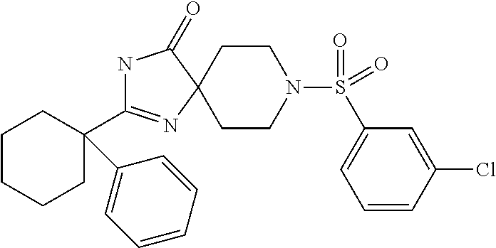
N1C(C2(C3=CC=CC=C3)CCCCC2)=NC2(C1=O)CCN(S(=O)(=O)C1=CC=CC(Cl)=C1)CC2
